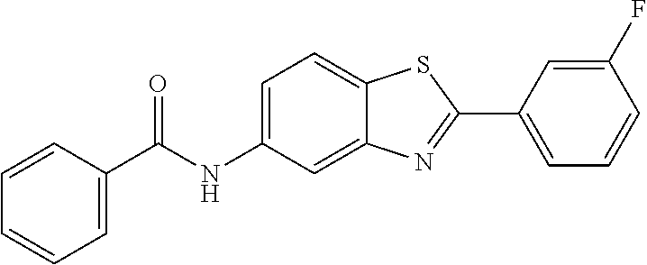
C1=C2C(=CC(NC(=O)C3=CC=CC=C3)=C1)N=C(C1=CC=CC(F)=C1)S2
